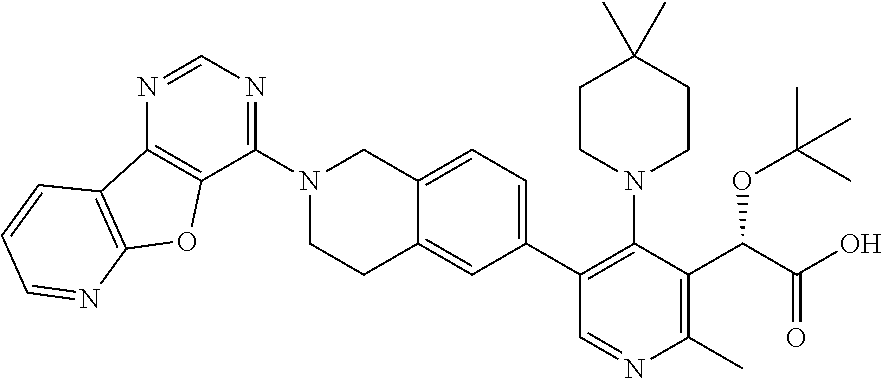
C12=CC=C(C3=C(N4CCC(C)(C)CC4)C(C(C(O)=O)OC(C)(C)C)=C(C)N=C3)C=C1CCN(C1=NC=NC3=C1OC1=C3C=CC=N1)C2
